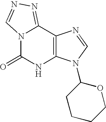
N12C(=O)NC3=C(C1=NN=C2)N=CN3C1CCCCO1
